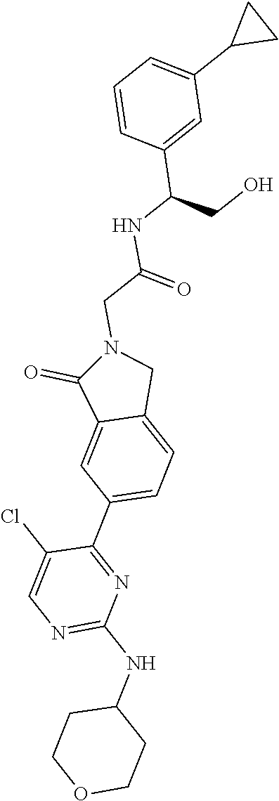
N1=C(NC2CCOCC2)N=C(C2=CC=C3C(=C2)C(=O)N(CC(=O)NC(CO)C2=CC(C4CC4)=CC=C2)C3)C(Cl)=C1
